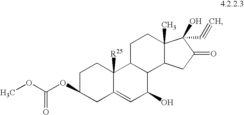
COC(=O)OC1CC2=CC(O)C3C(C2([R25])CC1)CCC1(C)C3CC(=O)C1(O)C#C
